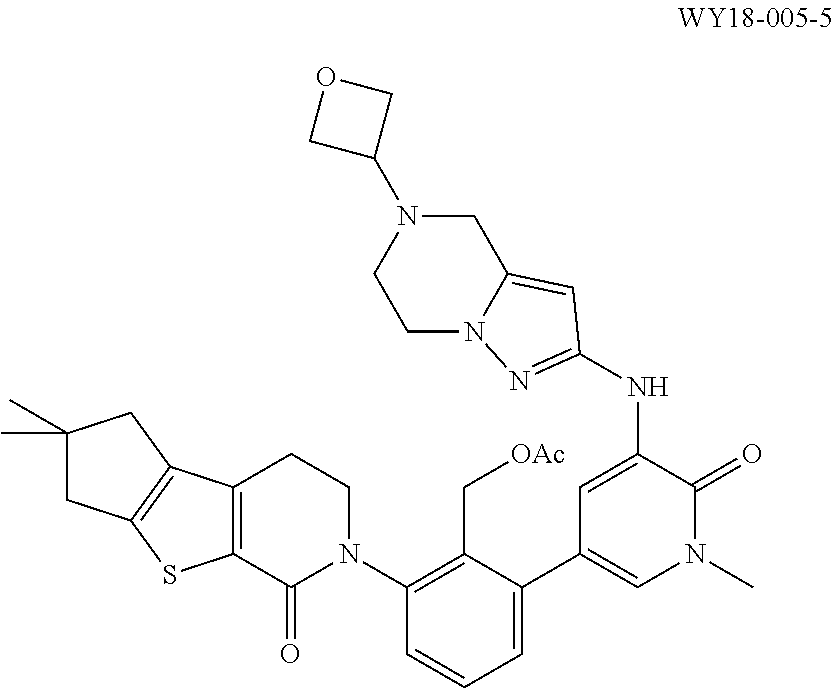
C1(N2CCC3=C(C2=O)SC2=C3CC(C)(C)C2)=C(C[OAc])C(C2=CN(C)C(=O)C(NC3=NN4CCN(C5COC5)CC4=C3)=C2)=CC=C1
